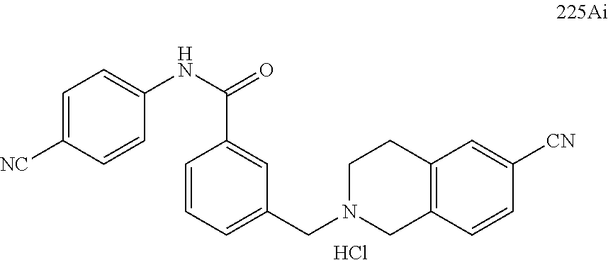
C1=C([NC])C=CC(NC(C2=CC(CN3CCC4=C(C3)C=CC([CN])=C4)=CC=C2)=O)=C1.Cl
